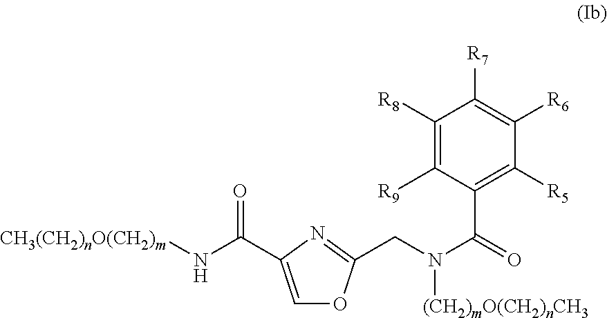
C1=C(C(N[CH3(CH2)nO(CH2)m])=O)N=C(CN(C(C2=C([R5])C([R6])=C([R7])C([R8])=C2[R9])=O)[(CH2)mO(CH2)nCH3])O1
